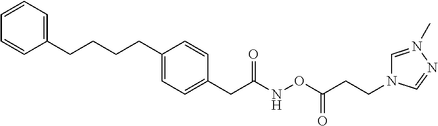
C1(CCCCC2=CC=C(CC(NOC(CCN3C=N(C)N=C3)=O)=O)C=C2)=CC=CC=C1
